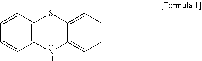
C12=C(NC3=CC=CC=C3S1)C=CC=C2
